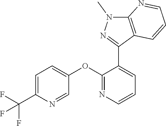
C1=C(C(F)(F)F)N=CC(OC2=NC=CC=C2C2=NN(C)C3=C2C=CC=N3)=C1
